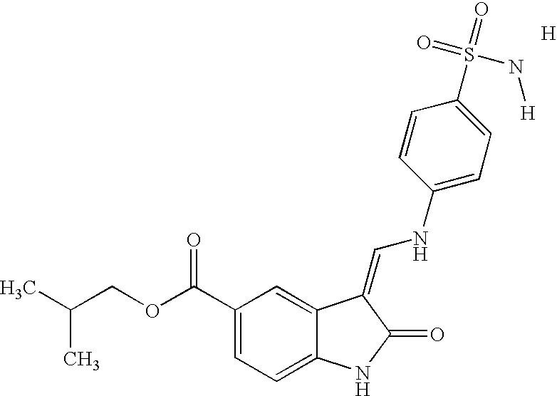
[H].C1(C(OCC(C)C)=O)=CC=C2C(=C1)C(=CNC1=CC=C(S(=O)(=O)N[H])C=C1)C(=O)N2
